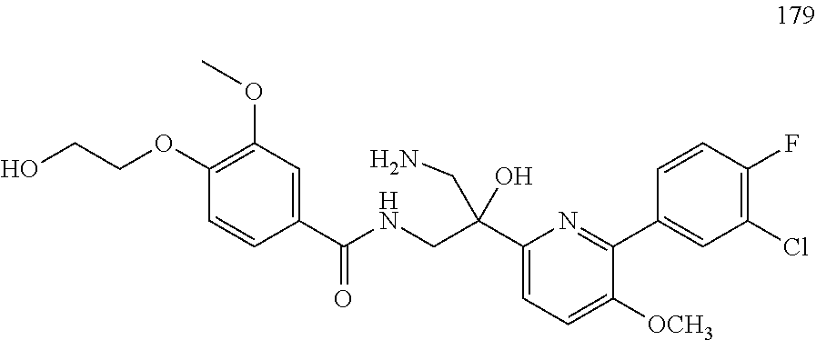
C1(OC)=C(OCCO)C=CC(C(NCC(C2=CC=C([OCH3])C(C3=CC(Cl)=C(F)C=C3)=N2)(O)CN)=O)=C1
